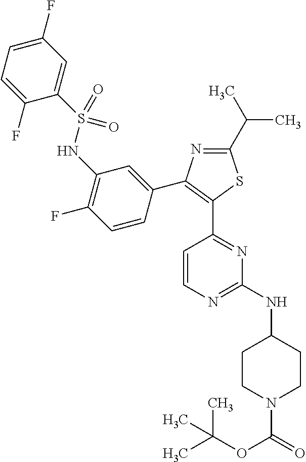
N1=C(C(C)C)SC(C2=NC(NC3CCN(C(=O)OC(C)(C)C)CC3)=NC=C2)=C1C1=CC(NS(C2=CC(F)=CC=C2F)(=O)=O)=C(F)C=C1
